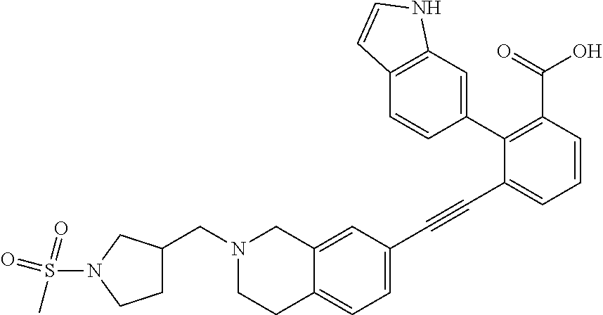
C1=C(C#CC2=CC=CC(C(=O)O)=C2C2=CC3=C(C=C2)C=CN3)C=C2C(=C1)CCN(CC1CCN(S(=O)(C)=O)C1)C2
